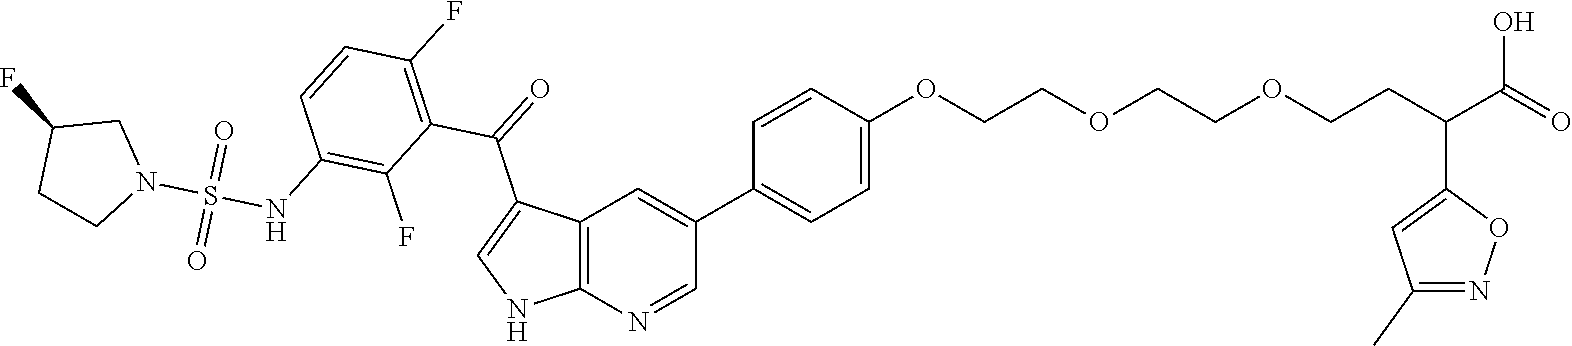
C12=C(N=CC(C3=CC=C(OCCOCCOCCC(C(O)=O)C4=CC(C)=NO4)C=C3)=C1)NC=C2C(=O)C1=C(F)C=CC(NS(N2CC(F)CC2)(=O)=O)=C1F
